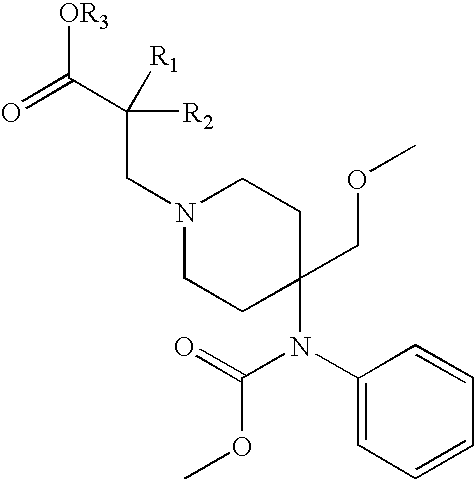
C1(N(C(=O)OC)C2(COC)CCN(CC([R2])(C(=O)[OR3])[R1])CC2)=CC=CC=C1
